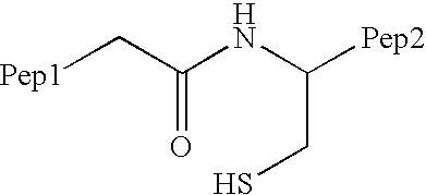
[Pep1]CC(NC([Pep2])CS)=O
